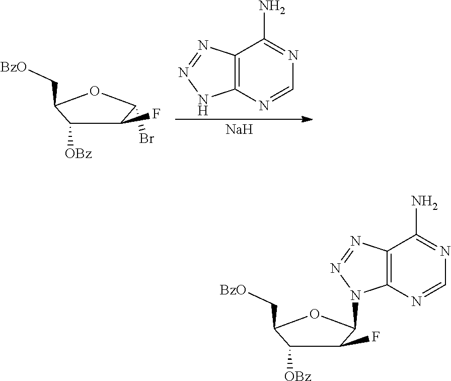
C12=C(N=CN=C1N)NN=N2.[Na].C1([OBz])C(C[BzO])OC(Br)C1F.C1=NC2=C(N=NN2C2OC(C[BzO])C([OBz])C2F)C(N)=N1
